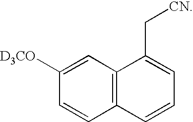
C1([D3CO])=CC2=C(C=C1)C=CC=C2C[CN]
